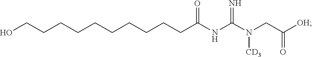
C(CCCCCCCCC(NC(N(CC([OH])=O)[CD3])=N)=O)CO
